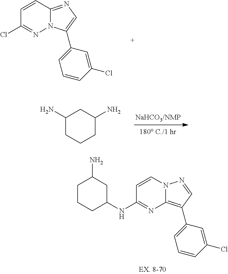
C1=CC2=NC=C(C3=CC=CC(Cl)=C3)N2N=C1Cl.C1(N)CCCC(N)C1.C1CCC(NC2=NC3=C(C4=CC=CC(Cl)=C4)C=NN3C=C2)CC1N
